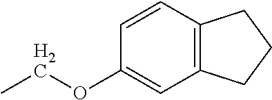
C1=CC2=C(C=C1OCC)CCC2
